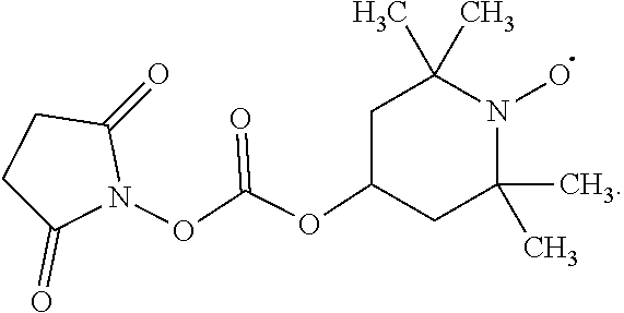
C1C(=O)N(OC(OC2CC(C)(C)N(O)C(C)(C)C2)=O)C(=O)C1
